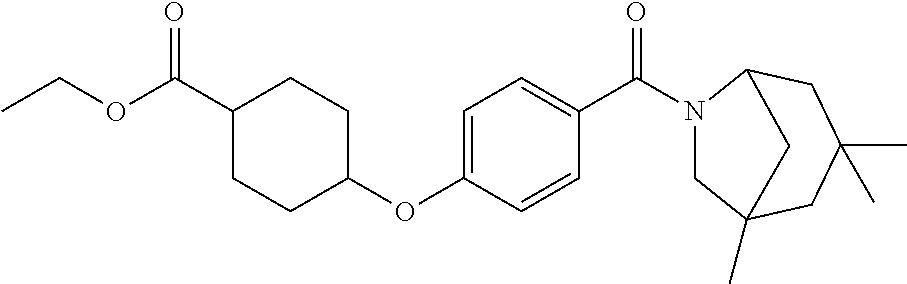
CCOC(C1CCC(OC2=CC=C(C(=O)N3CC4(C)CC(C)(C)CC3C4)C=C2)CC1)=O
